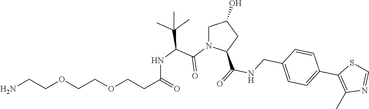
C1N(C(C(NC(CCOCCOCCN)=O)C(C)(C)C)=O)C(C(=O)NCC2=CC=C(C3=C(C)N=CS3)C=C2)CC1O
